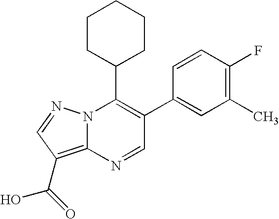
C1=C(C2=C(C3CCCCC3)N3C(=C(C(O)=O)C=N3)N=C2)C=CC(F)=C1C
